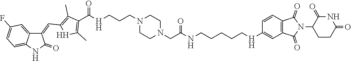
C1CN(CCC[H]C(C2=C(C)[H]C(C=C3C4=CC(F)=CC=C4NC3=O)=C2C)=O)CCN1CC(NCCCCC[H]C1=CC2=C(C=C1)C(=O)N(C1CCC(=O)NC1=O)C2=O)=O
